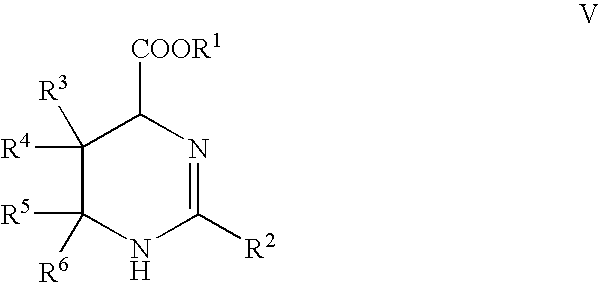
C1([R3])([R4])C([R6])([R5])NC([R2])=NC1[COOR1]
